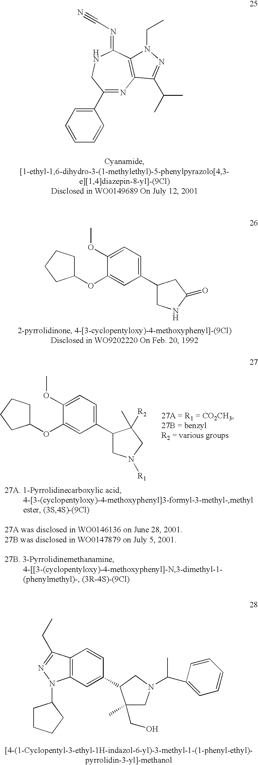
C1(C2=CC=CC=C2)=NC2=C(C(=NC#N)NC1)N(CC)N=C2C(C)C.C1=C(OC)C(OC2CCCC2)=CC(C2CNC(=O)C2)=C1.C1=C(OC)C(OC2CCCC2)=CC(C2CN([R1])CC2([R2])C)=C1.C12=C(C=C(C3C(CO)(C)CN(C(C4=CC=CC=C4)C)C3)C=C1)N(C1CCCC1)N=C2CC
